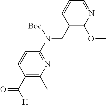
C1(CN(C2=NC(C)=C(C([H])=O)C=C2)[Boc])=C(OC)N=CC=C1
